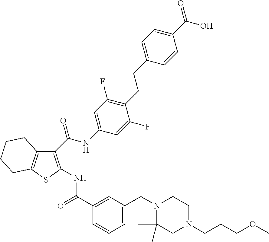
C1(C(NC2=CC(F)=C(CCC3=CC=C(C(O)=O)C=C3)C(F)=C2)=O)=C(NC(C2=CC(CN3C(C)(C)CN(CCCOC)CC3)=CC=C2)=O)SC2=C1CCCC2
